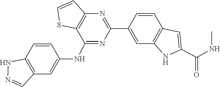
C12=C(N=C(C3=CC4=C(C=C3)C=C(C(NC)=O)N4)N=C1NC1=CC3=C(C=C1)NN=C3)C=CS2
